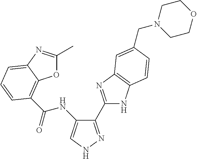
C(=O)(NC1=CNN=C1C1=NC2=C(N1)C=CC(CN1CCOCC1)=C2)C1=C2OC(C)=NC2=CC=C1
